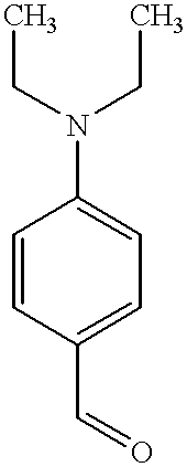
C1=CC(C=O)=CC=C1N(CC)CC
